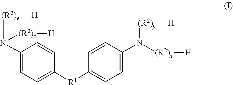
N(C1=CC=C([R1]C2=CC=C(N([(R2)v][H])[(R2)z][H])C=C2)C=C1)([(R2)y][H])[(R2)x][H]
